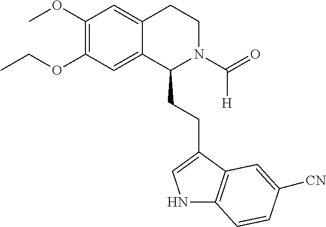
COC1=C(OCC)C=C2C(=C1)CCN(C(=O)[H])C2CCC1=CNC2=C1C=C([CN])C=C2
